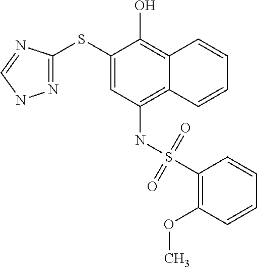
N1=C(SC2=CC(NS(C3=C(OC)C=CC=C3)(=O)=O)=C3C(=C2O)C=CC=C3)N=CN1
